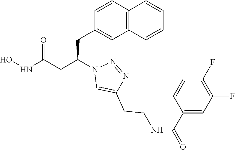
C1(CC(CC(NO)=O)N2C=C(CCNC(C3=CC(F)=C(F)C=C3)=O)N=N2)=CC2=C(C=C1)C=CC=C2
